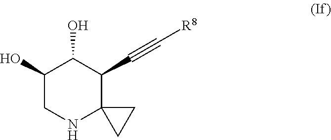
C1NC2(C(C#C[R8])C(O)C1O)CC2
